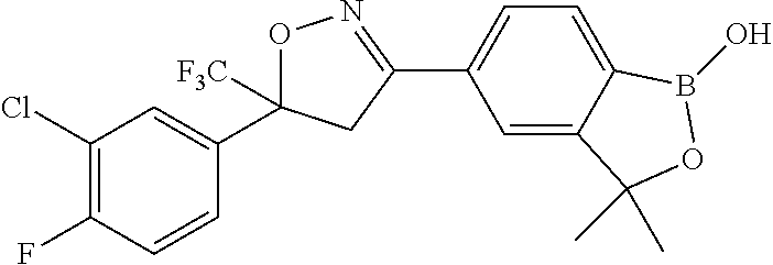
O1N=C(C2=CC=C3C(=C2)C(C)(C)OB3O)CC1([F3C])C1=CC(Cl)=C(F)C=C1
